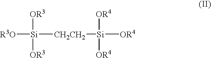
[R3O][Si]([OR3])([OR3])[CH2CH2][Si]([OR4])([OR4])[OR4]
